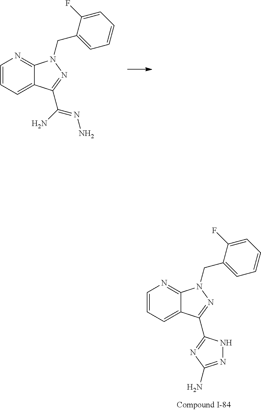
C1=CC=C2C(=N1)N(CC1=CC=CC=C1F)N=C2C(N)=NN.C1=CC=C2C(=N1)N(CC1=CC=CC=C1F)N=C2C1=NC(N)=NN1
